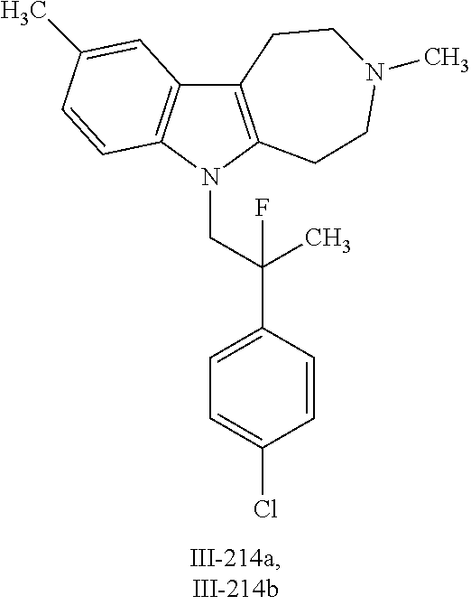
C12=C(N(CC(C3=CC=C(Cl)C=C3)(C)F)C3=C1C=C(C)C=C3)CCN(C)CC2
